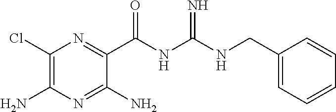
C1(Cl)=C(N)N=C(N)C(C(NC(NCC2=CC=CC=C2)=N)=O)=N1
